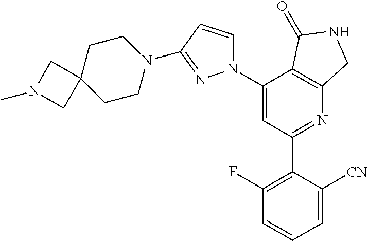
C1(C2=C(F)C=CC=C2[CN])=NC2=C(C(N3C=CC(N4CCC5(CC4)CN(C)C5)=N3)=C1)C(=O)NC2
